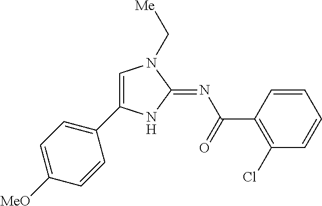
C1=C(C2=CC=C([MeO])C=C2)NC(=NC(=O)C2=C(Cl)C=CC=C2)N1C[Me]
